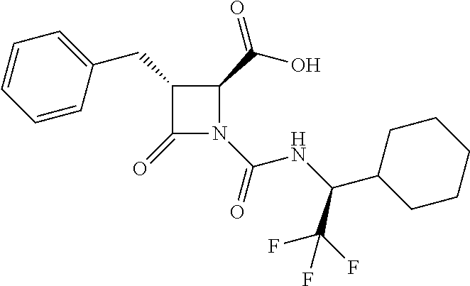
C1(CC2=CC=CC=C2)C(=O)N(C(=O)NC(C(F)(F)F)C2CCCCC2)C1C(=O)O
